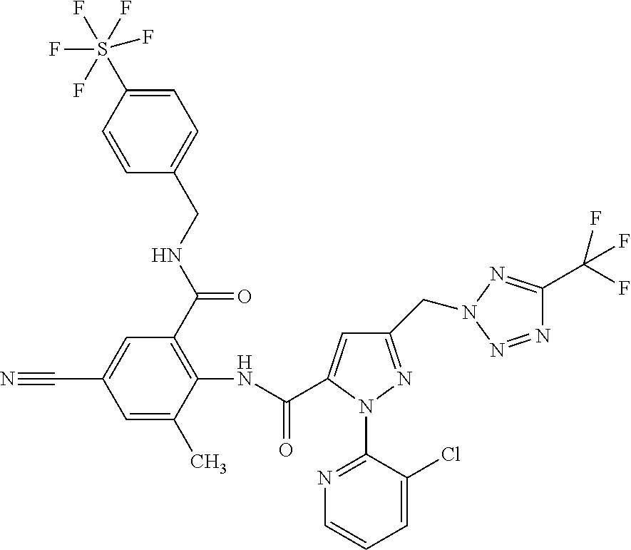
C1=CC(S(F)(F)(F)(F)F)=CC=C1CNC(C1=C(NC(=O)C2=CC(CN3N=C(C(F)(F)F)N=N3)=NN2C2=NC=CC=C2Cl)C(C)=CC(C#N)=C1)=O
